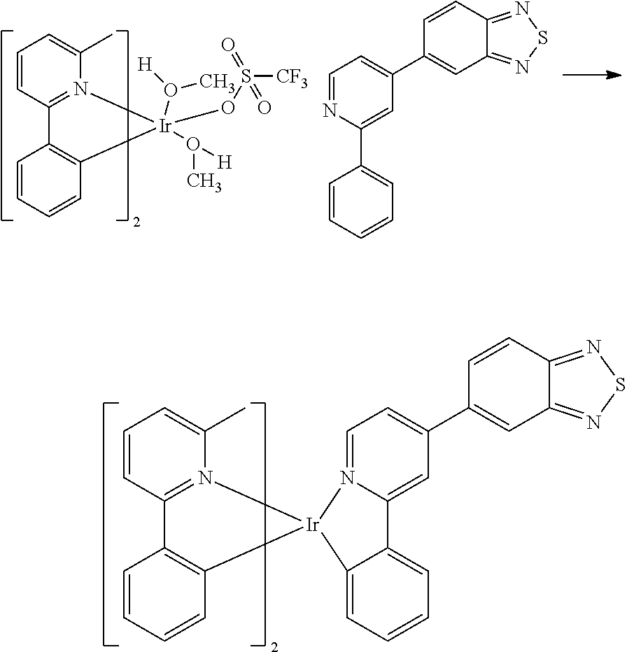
C1=CC2=N(C(C)=C1)[Ir]1(C3=C2C=CC=C3)N2=CC=C(C3=CC4=NSN=C4C=C3)C=C2C2=CC=CC=C21.C1=CC2=N(C(C)=C1)[Ir](O(C)[H])(O(C)[H])(OS([CF3])(=O)=O)C1=C2C=CC=C1.C1=NC(C2=CC=CC=C2)=CC(C2=CC3=NSN=C3C=C2)=C1
